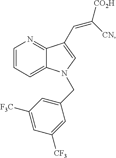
C1=CC=C2C(=N1)C(C=C([CO2H])[CN])=CN2CC1=CC([F3C])=CC([CF3])=C1
